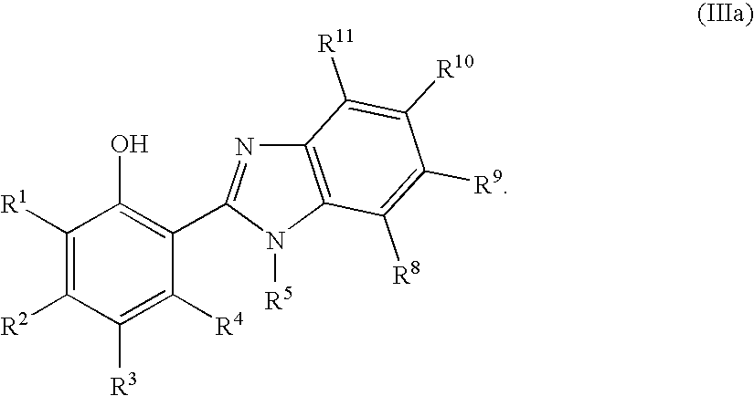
C1([R1])=C([R2])C([R3])=C([R4])C(C2=NC3=C(N2[R5])C([R8])=C([R9])C([R10])=C3[R11])=C1O
